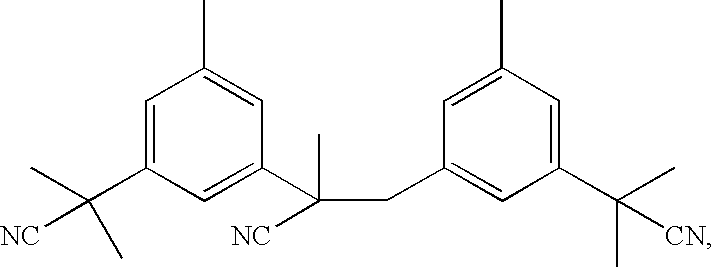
C1=C(C(C)([NC])C)C=C(C(CC2=CC(C(C)([CN])C)=CC(C)=C2)(C)[NC])C=C1C
